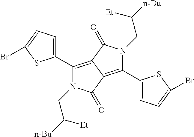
C1(C2=CC=C(Br)S2)=C2C(=C(C3=CC=C(Br)S3)N(CC([Et])[n-Bu])C2=O)C(=O)N1CC([Et])[n-Bu]
